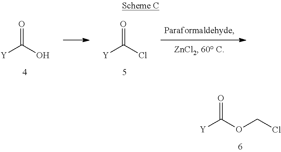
O=C(O)[Y].O=C(Cl)[Y].O=C(OCCl)[Y]
